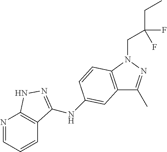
C1=CC=NC2=C1C(NC1=CC3=C(N(CC(CC)(F)F)N=C3C)C=C1)=NN2
